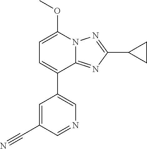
N1=CC(C#N)=CC(C2=CC=C(OC)N3C2=NC(C2CC2)=N3)=C1
